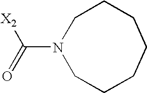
N1(C(=O)[X2])CCCCCCC1
